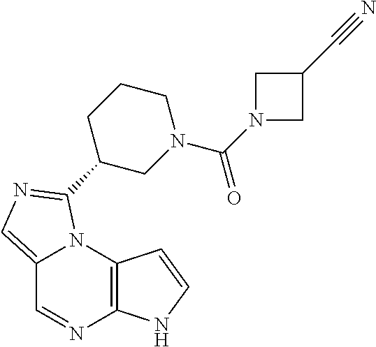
C12=CN=C(C3CN(C(=O)N4CC(C#N)C4)CCC3)N1C1=C(N=C2)NC=C1
